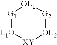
[G1]1[L1O][XY][OL2][G2][OL1]1
